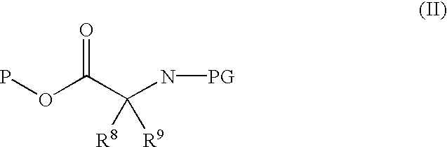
POC(C(N[PG])([R8])[R9])=O
